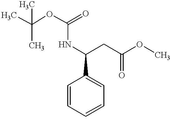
C1=CC=CC=C1C(NC(OC(C)(C)C)=O)CC(OC)=O
